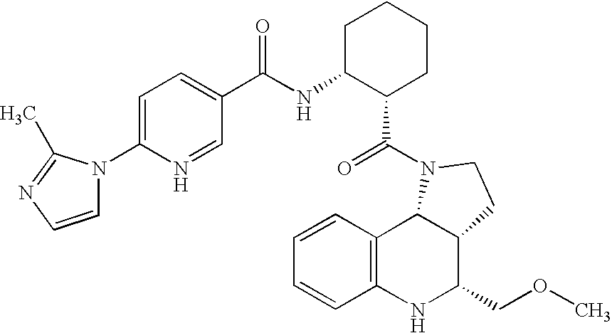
C1=CC2=C(C=C1)NC(COC)C1C2N(C(=O)C2CCCCC2NC(=O)C2=CC=C(N3C=CN=C3C)N=C2)CC1
